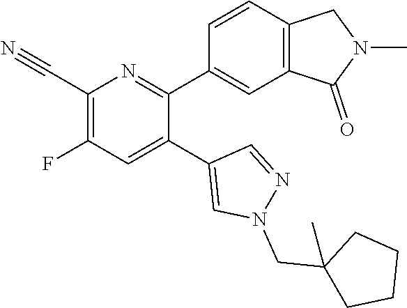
C1(C#N)=C(F)C=C(C2=CN(CC3(C)CCCC3)N=C2)C(C2=CC3=C(C=C2)CN(C)C3=O)=N1
